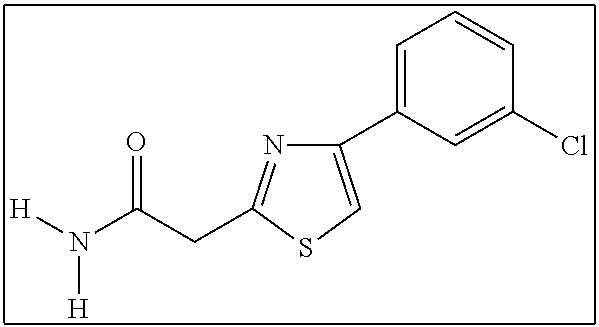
C1(C2=CC=CC(Cl)=C2)=CSC(CC(N([H])[H])=O)=N1
